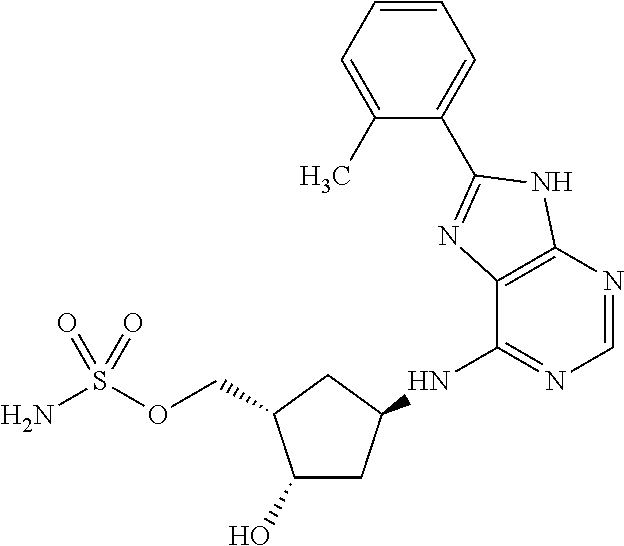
C1(O)CC(NC2=NC=NC3=C2N=C(C2=CC=CC=C2C)N3)CC1COS(N)(=O)=O
